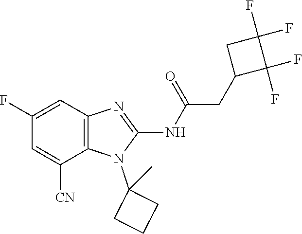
C1(F)=CC2=C(C([CN])=C1)N(C1(C)CCC1)C(NC(=O)CC1C(F)(F)C(F)(F)C1)=N2
